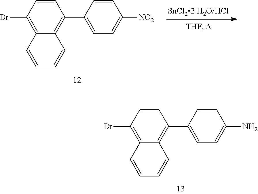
C1(Br)=C2C(=C(C3=CC=C(N)C=C3)C=C1)C=CC=C2.C1(Br)=C2C(=C(C3=CC=C([NO2])C=C3)C=C1)C=CC=C2
